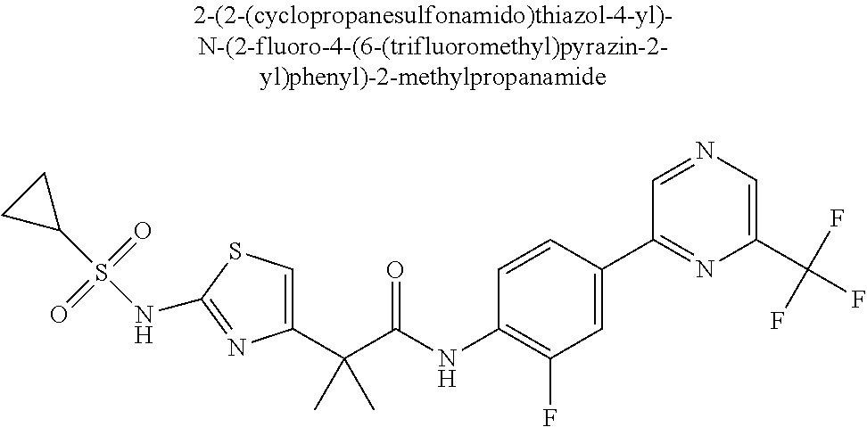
C1(C(C(NC2=C(F)C=C(C3=NC(C(F)(F)F)=CN=C3)C=C2)=O)(C)C)=CSC(NS(C2CC2)(=O)=O)=N1
